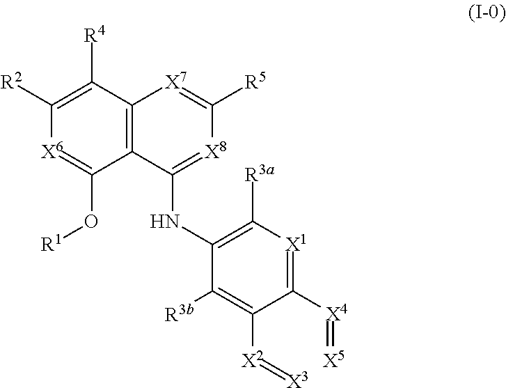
C1([R2])=C([R4])C2=C(C(O[R1])=[X6]1)C(NC1=C([R3a])[X1]=C([X4]=[X5])C([X2]=[X3])=C1[R3b])=[X8]C([R5])=[X7]2
